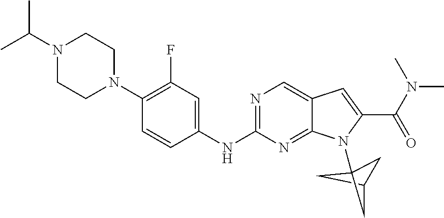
C1C2CC1(N1C3=NC(NC4=CC(F)=C(N5CCN(C(C)C)CC5)C=C4)=NC=C3C=C1C(N(C)C)=O)C2
